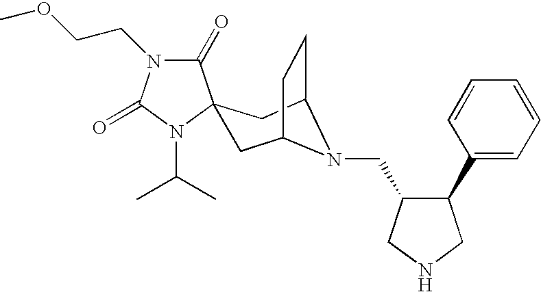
C1(=O)N(CCOC)C(=O)N(C(C)C)C12CC1CCC(C2)N1CC1C(C2=CC=CC=C2)CNC1
